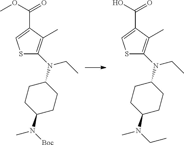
S1C(N(C2CCC(N([Boc])C)CC2)CC)=C(C)C(C(OC)=O)=C1.S1C(N(C2CCC(N(CC)C)CC2)CC)=C(C)C(C(O)=O)=C1
